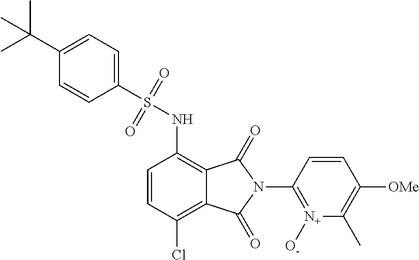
C1=CC(Cl)=C2C(=C1NS(=O)(=O)C1=CC=C(C(C)(C)C)C=C1)C(=O)N(C1=[N+]([O-])C(C)=C([OMe])C=C1)C2=O
